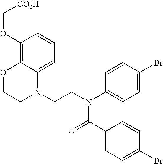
C1=C2C(=C(OC[CO2H])C=C1)OCCN2CCN(C1=CC=C(Br)C=C1)C(=O)C1=CC=C(Br)C=C1
